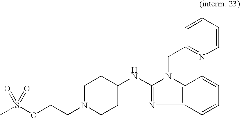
C1N(CCOS(C)(=O)=O)CCC(NC2=NC3=C(N2CC2=NC=CC=C2)C=CC=C3)C1
